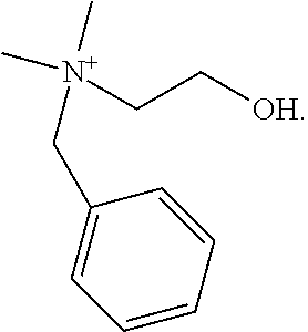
C[N+](CC[OH])(C)CC1=CC=CC=C1
